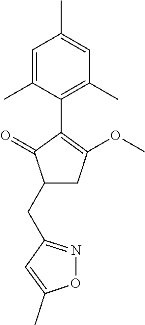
C1(CC2=NOC(C)=C2)CC(OC)=C(C2=C(C)C=C(C)C=C2C)C1=O
